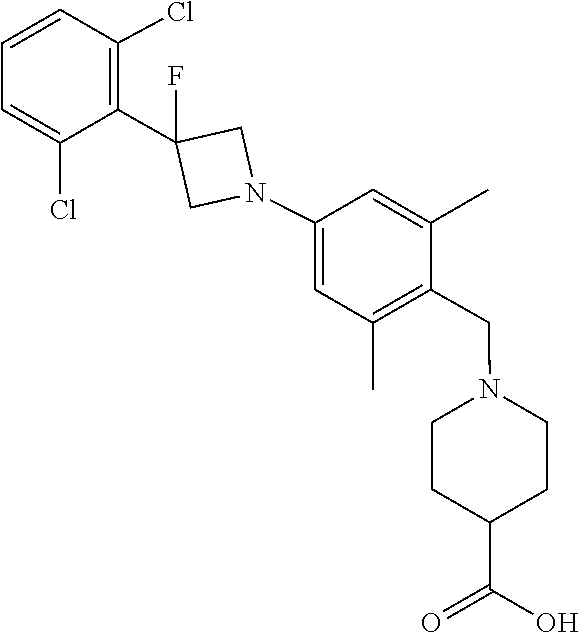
C1=C(Cl)C(C2(F)CN(C3=CC(C)=C(CN4CCC(C(=O)O)CC4)C(C)=C3)C2)=C(Cl)C=C1
